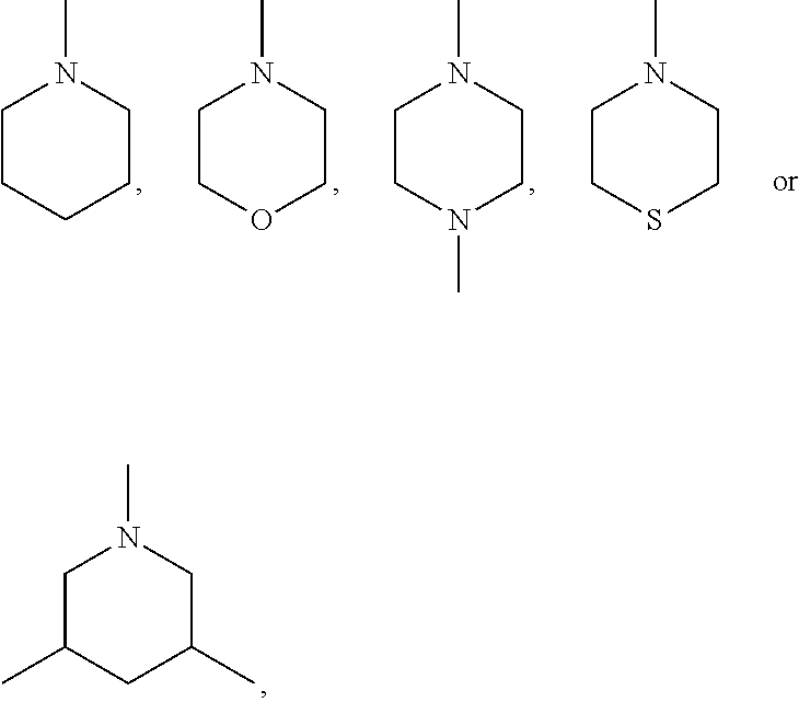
C1CCCCN1C.C1COCCN1C.C1CN(C)CCN1C.C1CSCCN1C.C1C(C)CC(C)CN1C
